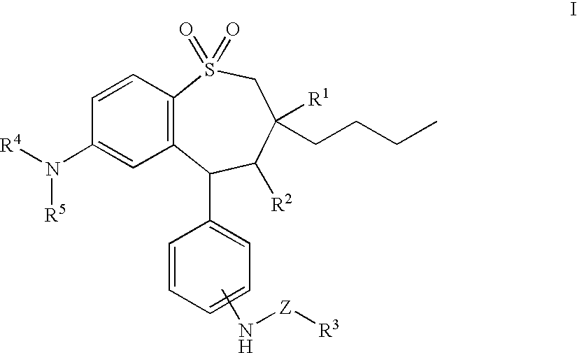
CN[Z][R3].C1=CC=CC=C1C1C2=C(C=CC(N([R5])[R4])=C2)S(=O)(=O)CC([R1])(CCCC)C1[R2]
